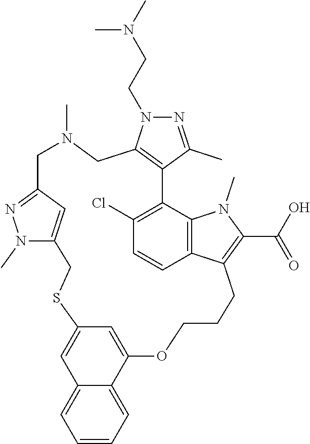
C1C2=C(C(C)=NN2CCN(C)C)C2=C(Cl)C=CC3=C2N(C)C(C(O)=O)=C3CCCOC2=CC(=CC3=CC=CC=C23)SCC2=CC(=NN2C)CN1C
